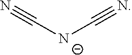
[N-](C#N)C#N
